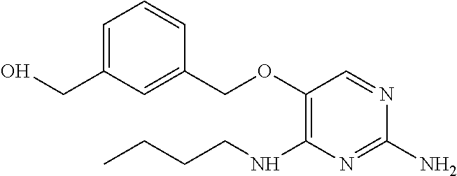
C1=C(CO)C=C(COC2=C(NCCCC)N=C(N)N=C2)C=C1
